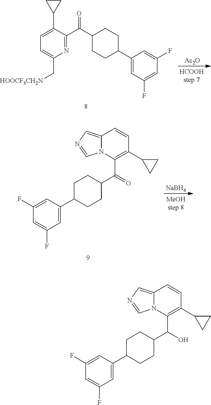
O=C(C1CCC(C2=CC(F)=CC(F)=C2)CC1)C1=C(C2CC2)C=CC2=CN=CN12.[NaBH4].OC(C1CCC(C2=CC(F)=CC(F)=C2)CC1)C1=C(C2CC2)C=CC2=CN=CN12.[Ac2O].N1=C(C(C2CCC(C3=CC(F)=CC(F)=C3)CC2)=O)C(C2CC2)=CC=C1C[HOOCF3CH2N]
